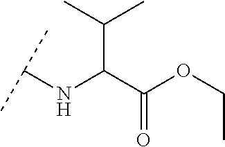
C(C(C(OCC)=O)NC(C)C)(C)C
